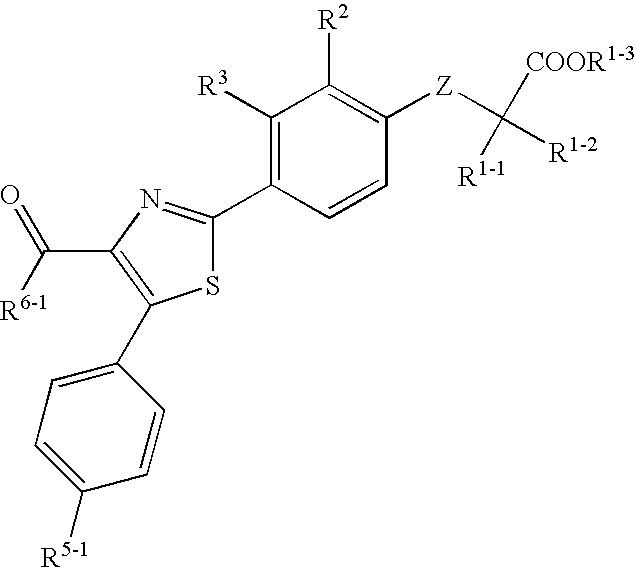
C(=O)(C1=C(C2=CC=C([R5-1])C=C2)SC(C2=C([R3])C([R2])=C([Z]C([COOR1-3])([R1-1])[R1-2])C=C2)=N1)[R6-1]
